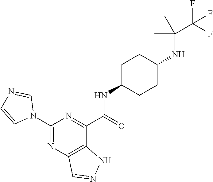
C1(N2C=NC=C2)=NC2=C(C(C(=O)NC3CCC(NC(C)(C)C(F)(F)F)CC3)=N1)NN=C2
